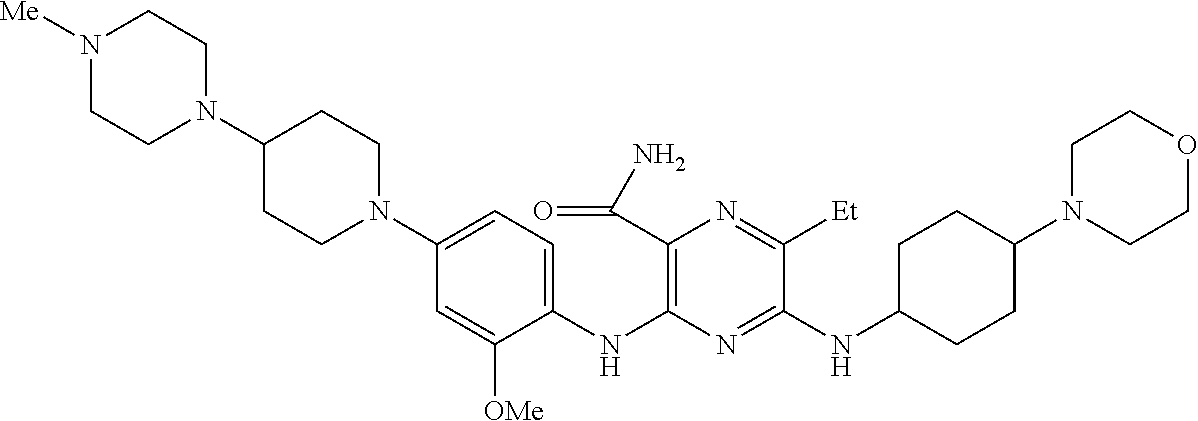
C1(NC2=C(C(N)=O)N=C([Et])C(NC3CCC(N4CCOCC4)CC3)=N2)=CC=C(N2CCC(N3CCN([Me])CC3)CC2)C=C1[OMe]
